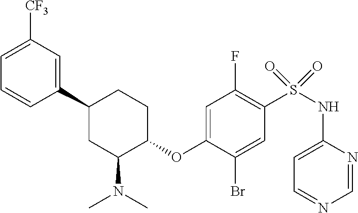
C1(C2=CC([CF3])=CC=C2)CC(N(C)C)C(OC2=CC(F)=C(S(NC3=CC=NC=N3)(=O)=O)C=C2Br)CC1
